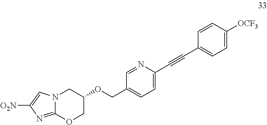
N12C(=NC([O2N])=C1)OCC(OCC1=CC=C(C#CC3=CC=C([OCF3])C=C3)N=C1)C2
